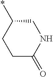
C1(*)CCC(=O)NC1
